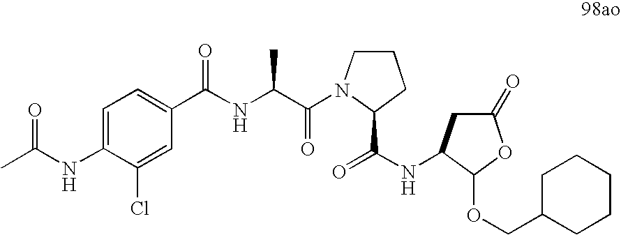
C1=C(NC(C)=O)C(Cl)=CC(C(NC(C(=O)N2CCCC2C(NC2CC(=O)OC2OCC2CCCCC2)=O)C)=O)=C1
